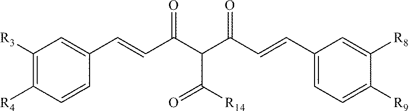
C1([R3])=C([R4])C=CC(C=CC(C(C(C=CC2=CC=C([R9])C([R8])=C2)=O)C(=O)[R14])=O)=C1
